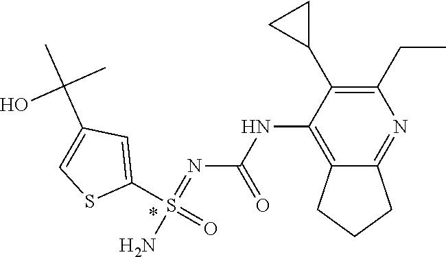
C1(CC)=C(C2CC2)C(NC(N=S(N)(C2=CC(C(C)(C)O)=CS2)=O)=O)=C2C(=N1)CCC2
